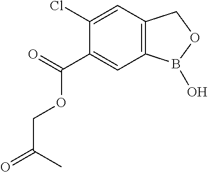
C1(C(=O)OCC(=O)C)=CC2=C(C=C1Cl)COB2O
